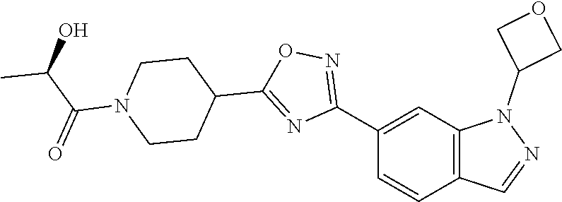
C(C(=O)N1CCC(C2=NC(C3=CC4=C(C=C3)C=NN4C3COC3)=NO2)CC1)(O)C
